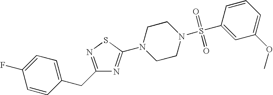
C1=CC(CC2=NSC(N3CCN(S(C4=CC(OC)=CC=C4)(=O)=O)CC3)=N2)=CC=C1F
